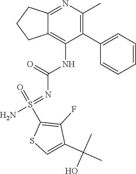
C12=NC(C)=C(C3=CC=CC=C3)C(NC(=O)N=S(N)(C3=C(F)C(C(C)(C)O)=CS3)=O)=C1CCC2
